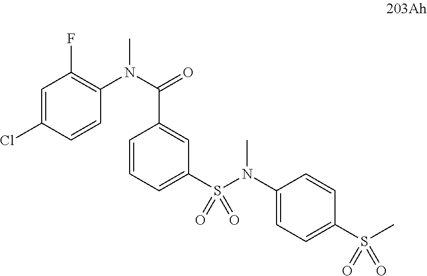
C1=C(Cl)C=CC(N(C(=O)C2=CC(S(N(C3=CC=C(S(C)(=O)=O)C=C3)C)(=O)=O)=CC=C2)C)=C1F
